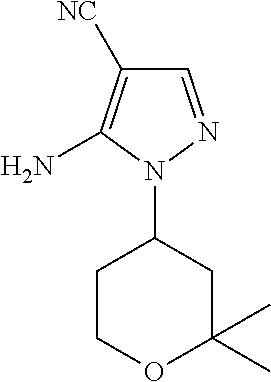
C1(N2N=CC([NC])=C2N)CCOC(C)(C)C1
